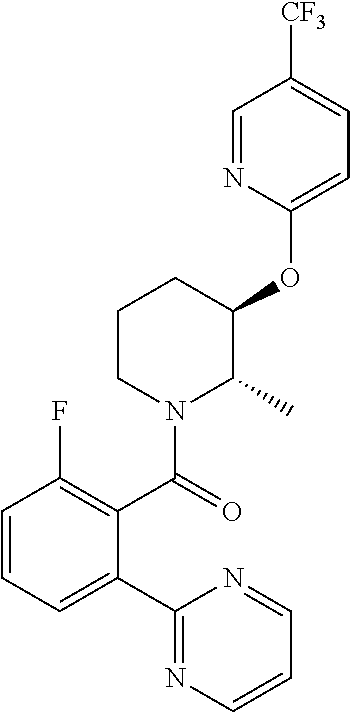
C1=CC=C(C2=NC=CC=N2)C(C(=O)N2C(C)C(OC3=CC=C([CF3])C=N3)CCC2)=C1F
